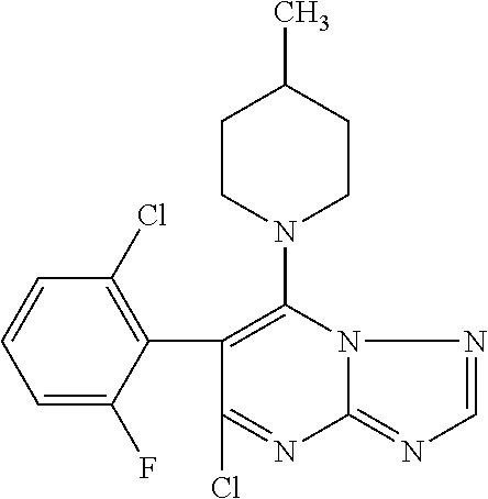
C1=C(F)C(C2=C(N3CCC(C)CC3)N3C(=NC=N3)N=C2Cl)=C(Cl)C=C1
